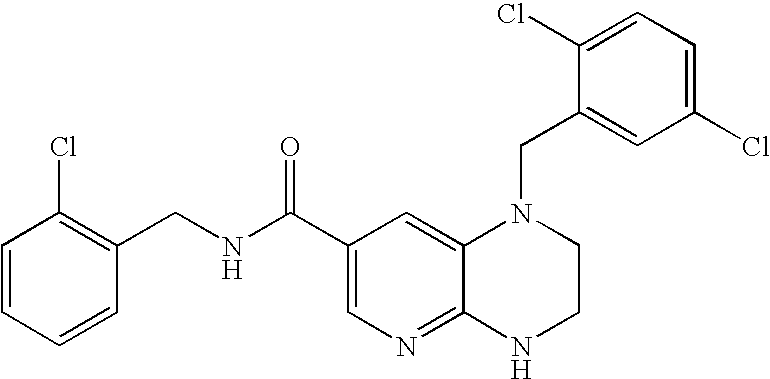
C1(Cl)=CC=C(Cl)C=C1CN1C2=CC(C(=O)NCC3=C(Cl)C=CC=C3)=CN=C2NCC1
